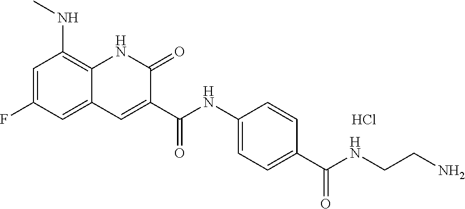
C(=O)(NC1=CC=C(C(NCCN)=O)C=C1)C1=CC2=CC(F)=CC(NC)=C2NC1=O.Cl
